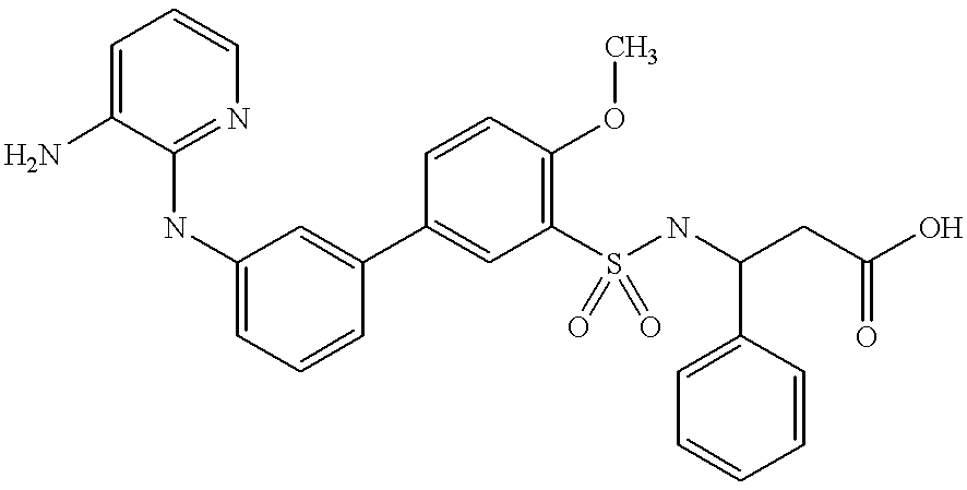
C1=C(NC2=NC=CC=C2N)C=C(C2=CC(S(NC(CC(O)=O)C3=CC=CC=C3)(=O)=O)=C(OC)C=C2)C=C1
